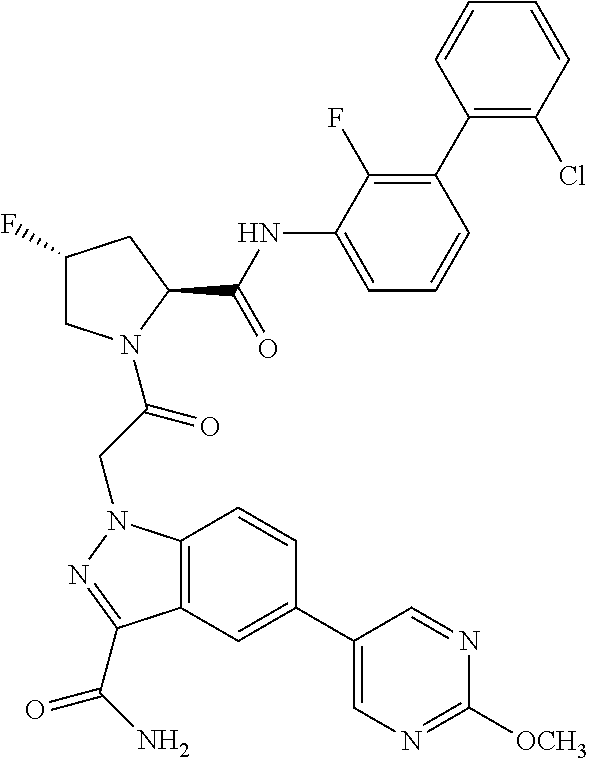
C1(C2=C(F)C(NC(C3CC(F)CN3C(=O)CN3C4=C(C=C(C5=CN=C([OCH3])N=C5)C=C4)C(C(=O)N)=N3)=O)=CC=C2)=C(Cl)C=CC=C1
